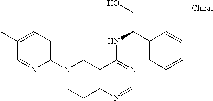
C12=C(N=CN=C1NC(CO)C1=CC=CC=C1)CCN(C1=CC=C(C)C=N1)C2
